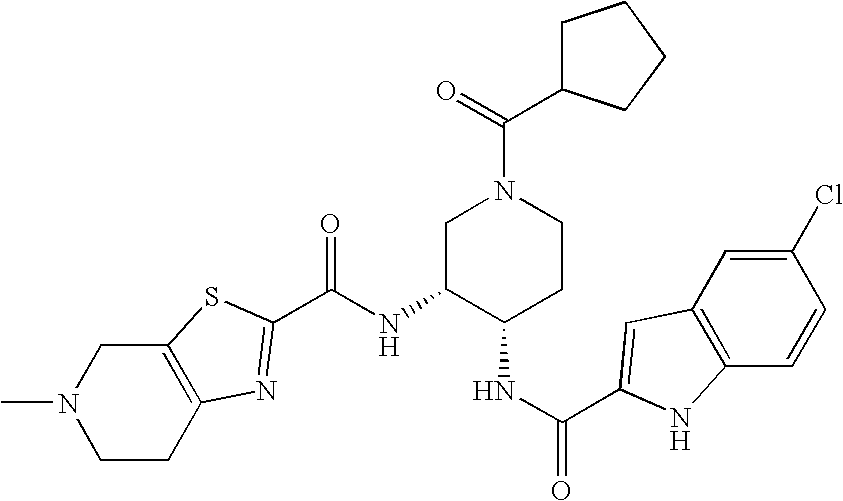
C12=C(CCN(C)C1)N=C(C(NC1C(NC(=O)C3=CC4=C(C=CC(Cl)=C4)N3)CCN(C(=O)C3CCCC3)C1)=O)S2
